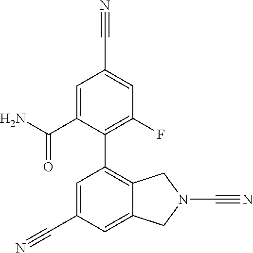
C1=C(C(=O)N)C(C2=C3C(=CC(C#N)=C2)CN(C#N)C3)=C(F)C=C1C#N
